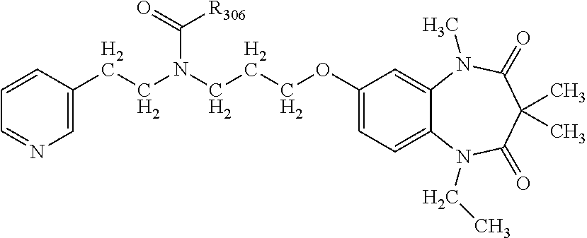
C1=C(CCN(CCCOC2=CC=C3C(=C2)N(C)C(=O)C(C)(C)C(=O)N3CC)C(=O)[R306])C=CC=N1
